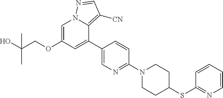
C(COC1=CN2C(=C([CN])C=N2)C(C2=CN=C(N3CCC(SC4=NC=CC=C4)CC3)C=C2)=C1)(O)(C)C
